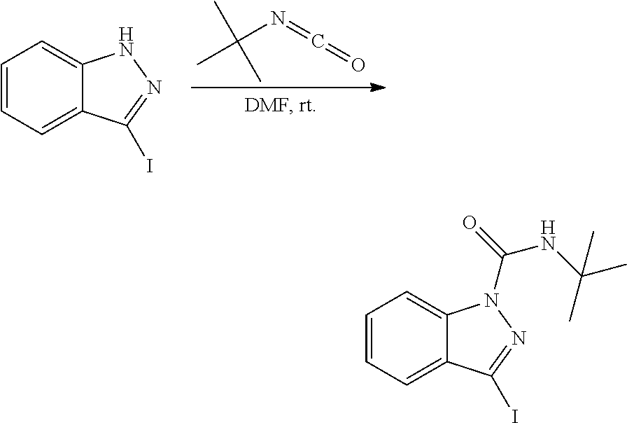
C1=CC=C2C(=C1)NN=C2I.CC(C)(C)N=C=O.C1=CC=C2C(=C1)N(C(=O)NC(C)(C)C)N=C2I
